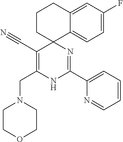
C1CC2(C3=CC=C(F)C=C3C1)C(C#N)=C(CN1CCOCC1)NC(C1=CC=CC=N1)=N2
